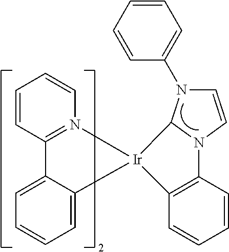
C12=CC=CC=C1[Ir]1(N3=C2C=CC=C3)C2=C(C=CC=C2)N2C1N(C1=CC=CC=C1)C=C2
